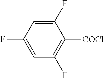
C1(F)=CC(F)=CC(F)=C1[COCl]
